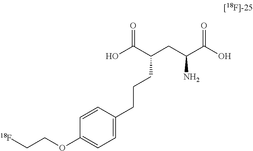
O(C1=CC=C(CCCC(CC(C(O)=O)N)C(O)=O)C=C1)CC[18F]
